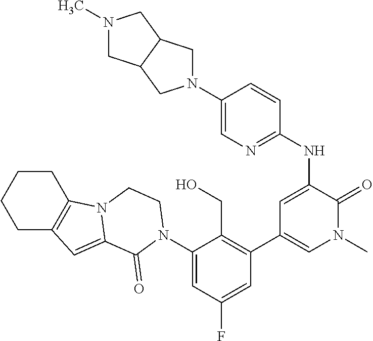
N(C1=CC(C2=C(CO)C(N3C(=O)C4=CC5=C(CCCC5)N4CC3)=CC(F)=C2)=CN(C)C1=O)C1=NC=C(N2CC3C(C2)CN(C)C3)C=C1
